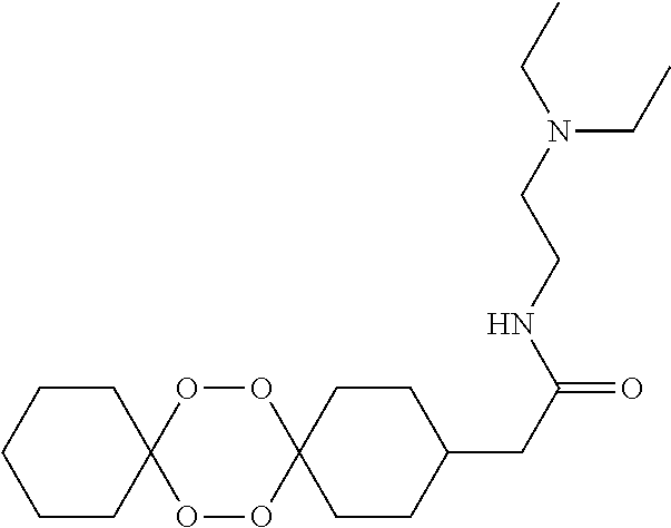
C1CC(CC(=O)NCCN(CC)CC)CCC12OOC1(OO2)CCCCC1
